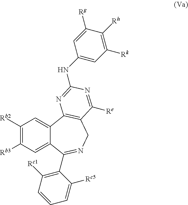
C12=CC([Rb3])=C([Rb2])C=C1C1=C(CN=C2C2=C([Rc1])C=CC=C2[Rc5])C([Re])=NC(NC2=CC([Rk])=C([Rh])C([Rg])=C2)=N1
